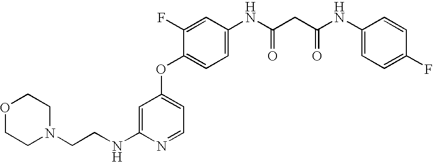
N(C1=CC(OC2=CC=C(NC(=O)CC(=O)NC3=CC=C(F)C=C3)C=C2F)=CC=N1)CCN1CCOCC1
